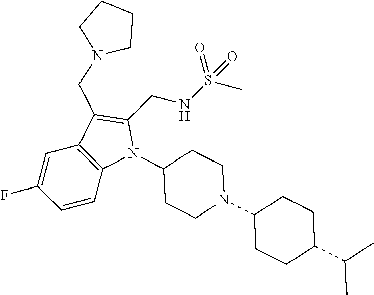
C1(CNS(=O)(C)=O)=C(CN2CCCC2)C2=C(N1C1CCN(C3CCC(C(C)C)CC3)CC1)C=CC(F)=C2
